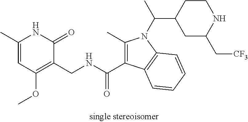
C1(C)=CC(OC)=C(CNC(C2=C(C)N(C(C)C3CCNC(C[CF3])C3)C3=C2C=CC=C3)=O)C(=O)N1
